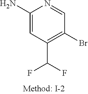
C1(Br)=C(C(F)F)C=C(N)N=C1
